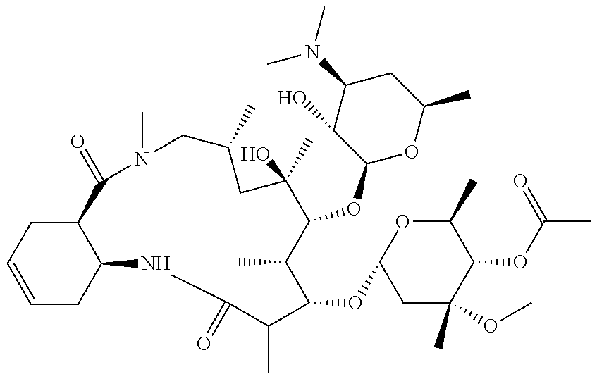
C1=CCC2C(C1)NC(=O)C(C)C(OC1CC(C)(OC)C(OC(C)=O)C(C)O1)C(C)C(OC1OC(C)CC(N(C)C)C1O)C(O)(C)CC(C)CN(C)C2=O
